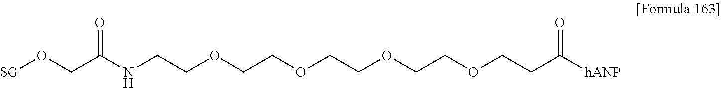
[SG]OCC(NCCOCCOCCOCCOCCC([hANP])=O)=O
